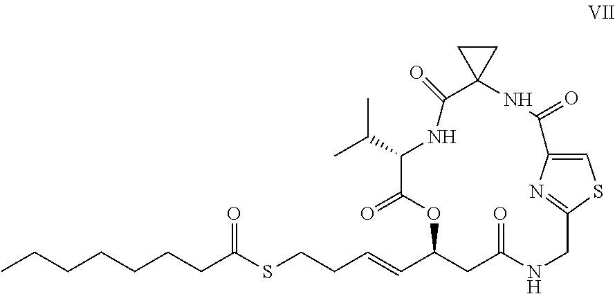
S(CCC=CC1CC(=O)NCC2=NC(=CS2)C(=O)NC2(C(=O)NC(C(C)C)C(=O)O1)CC2)C(CCCCCCC)=O
